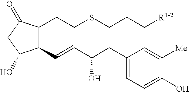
C1(CCSCCC[R1-2])C(C=CC(CC2=CC=C(O)C([Me])=C2)O)C(O)CC1=O
